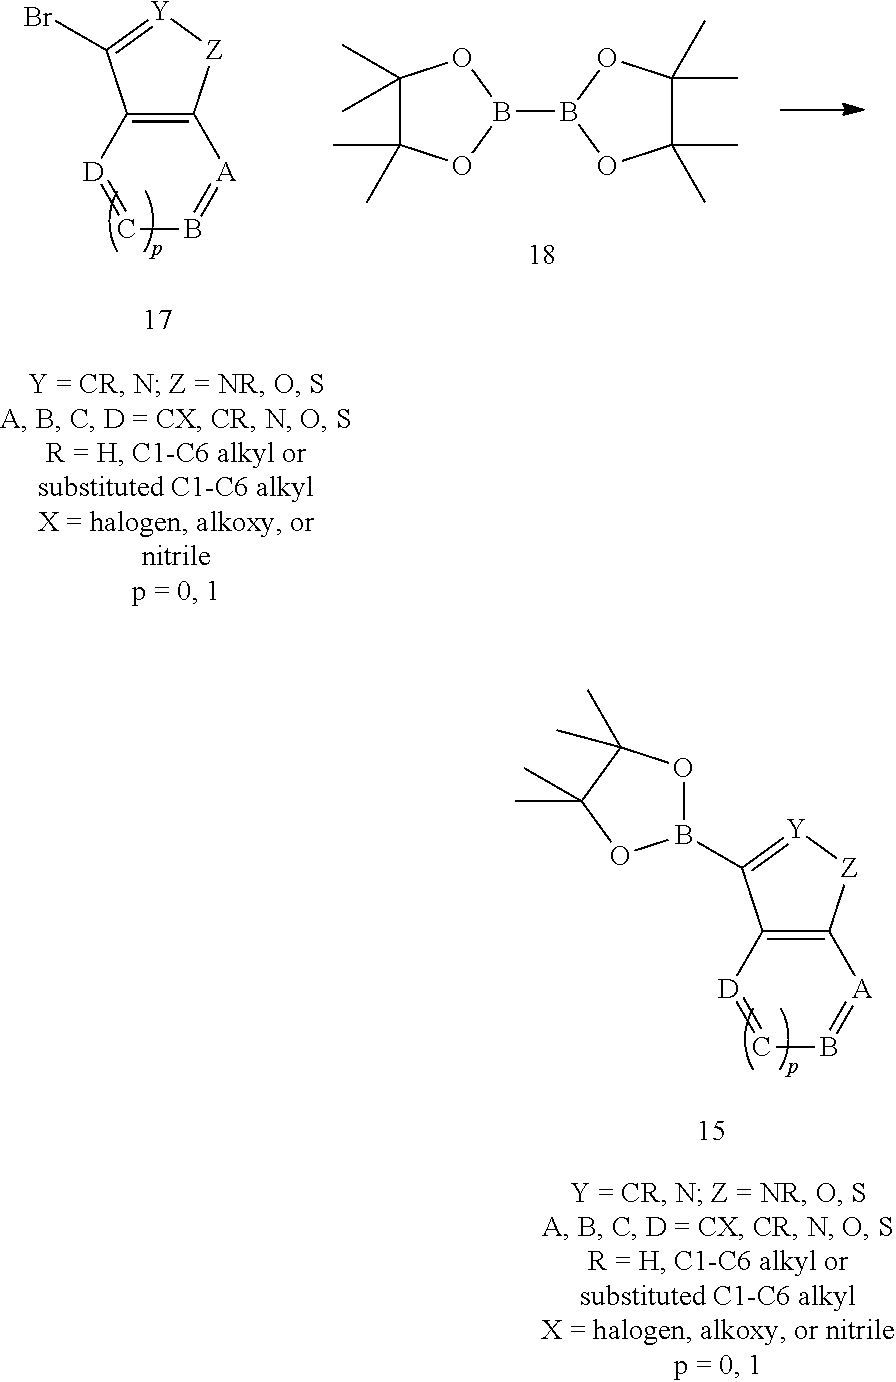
C12=C([D]=CB=[A]1)C(Br)=[Y][Z]2.C1(C)(C)C(C)(C)OB(B2OC(C)(C)C(C)(C)O2)O1.C12=C([D]=CB=[A]1)C(B1OC(C)(C)C(C)(C)O1)=[Y][Z]2
